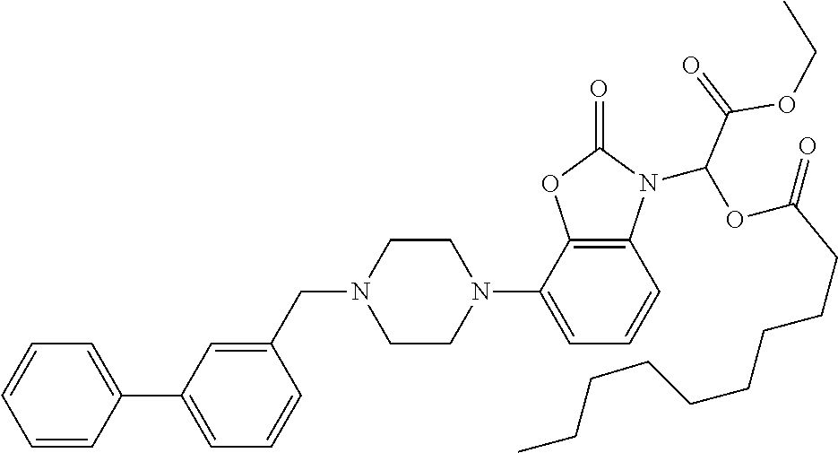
C1=CC=CC(C2=CC=CC(CN3CCN(C4=CC=CC5=C4OC(=O)N5C(OC(CCCCCCCCC)=O)C(=O)OCC)CC3)=C2)=C1
